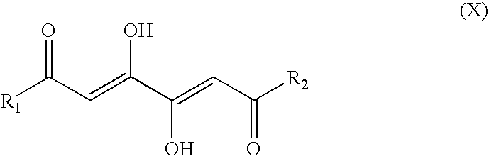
[R1]C(C=C(C(=CC([R2])=O)O)O)=O
